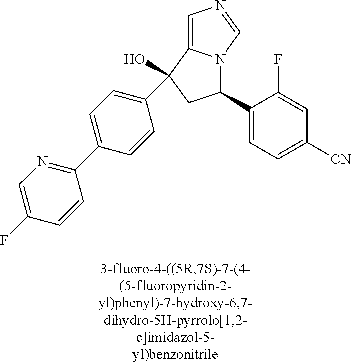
C1=CC(C2(O)C3=CN=CN3C(C3=CC=C([CN])C=C3F)C2)=CC=C1C1=NC=C(F)C=C1
